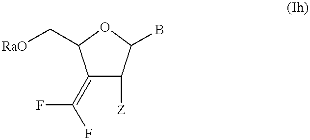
C1(C[RaO])C(=C(F)F)C([Z])C(B)O1
